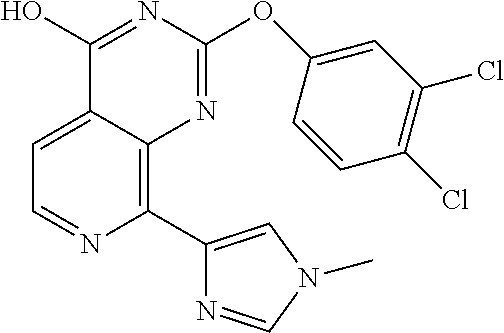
C1=C2C(=C(C3=CN(C)C=N3)N=C1)N=C(OC1=CC(Cl)=C(Cl)C=C1)N=C2O
